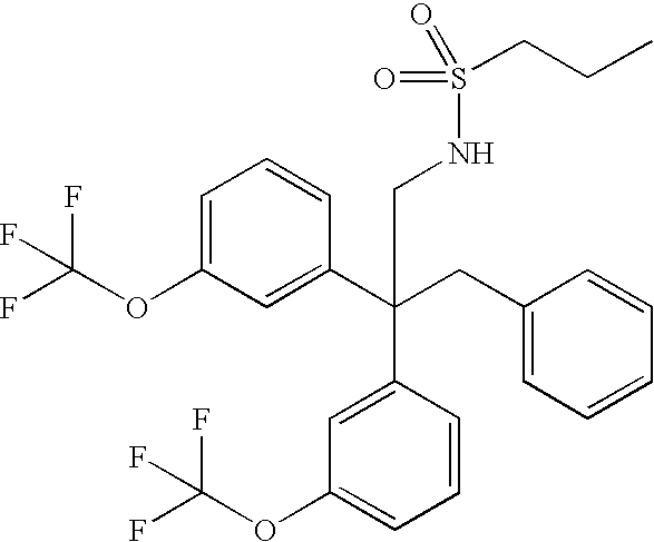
C1=C(OC(F)(F)F)C=C(C(CC2=CC=CC=C2)(C2=CC(OC(F)(F)F)=CC=C2)CNS(=O)(=O)CCC)C=C1
